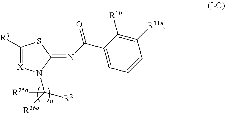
C1([R3])=[X]N(C([R26a])([R2])[R25a])C(=NC(C2=CC=CC([R11a])=C2[R10])=O)S1
